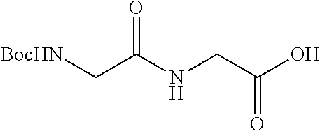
OC(CNC(C[BocHN])=O)=O
